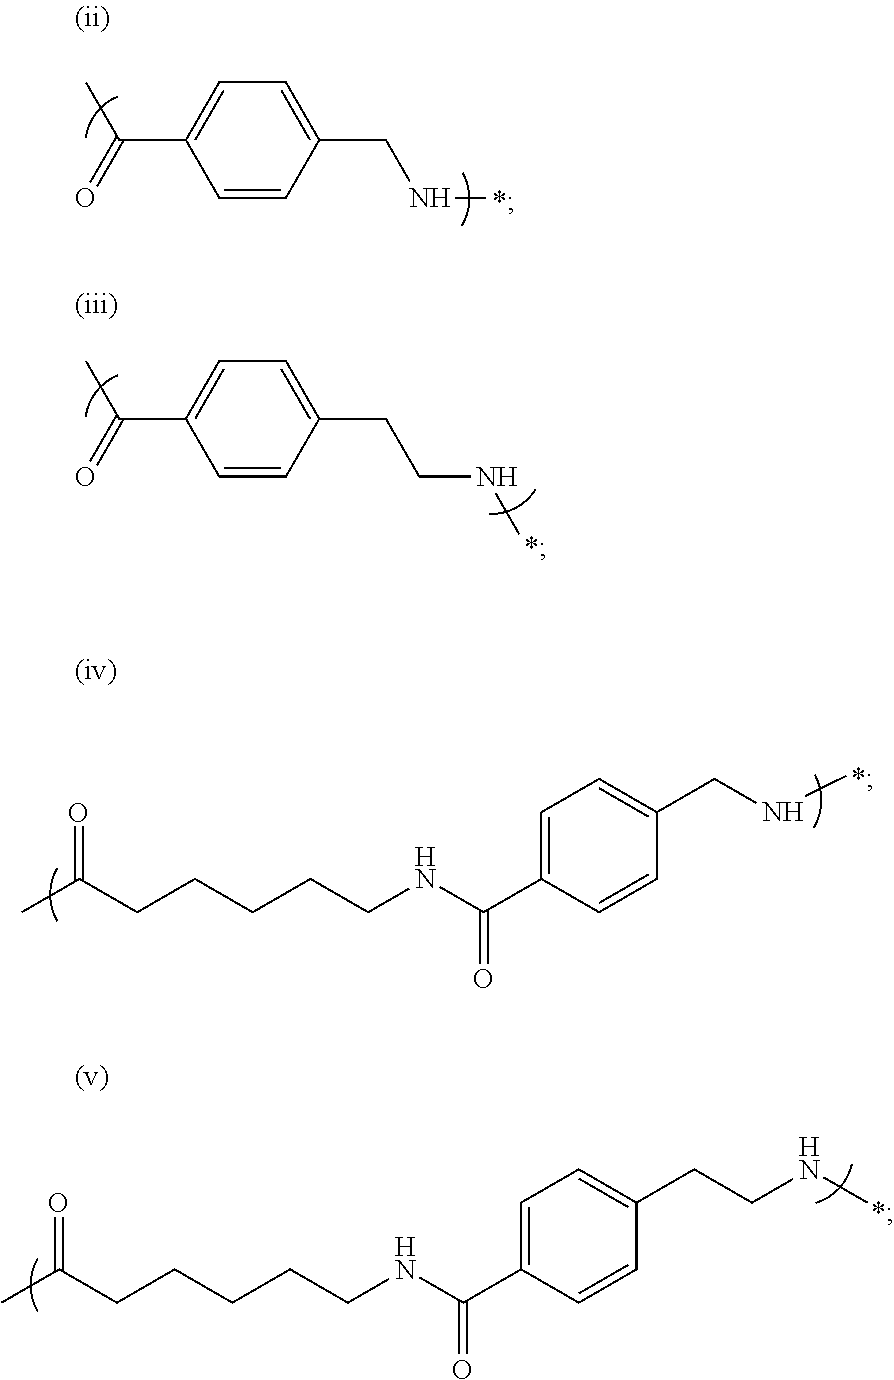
C1=CC(CNC)=CC=C1C(=O)C.C1=CC(CCNC)=CC=C1C(=O)C.C1=CC(CNC)=CC=C1C(=O)NCCCCCC(C)=O.C1=CC(CCNC)=CC=C1C(=O)NCCCCCC(C)=O
